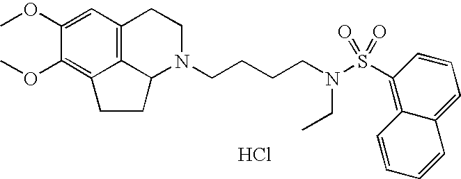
Cl.C12=C3C=C(OC)C(OC)=C1CCC2N(CCCCN(S(=O)(=O)C1=C2C(=CC=C1)C=CC=C2)CC)CC3
